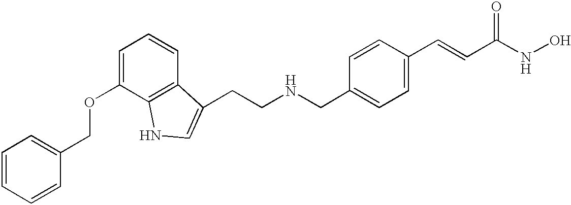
C(C1=CC=C(C=CC(NO)=O)C=C1)NCCC1=CNC2=C1C=CC=C2OCC1=CC=CC=C1
